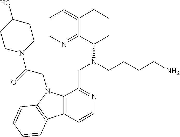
C1=CN=C2C(=C1)CCCC2N(CCCCN)CC1=NC=CC2=C1N(CC(N1CCC(O)CC1)=O)C1=C2C=CC=C1
